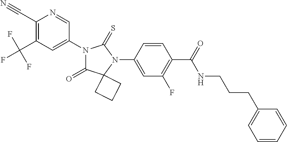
C1(C#N)=C(C(F)(F)F)C=C(N2C(=O)C3(N(C4=CC(F)=C(C(NCCCC5=CC=CC=C5)=O)C=C4)C2=S)CCC3)C=N1
